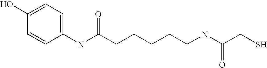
C1(O)=CC=C(NC(CCCCCNC(CS)=O)=O)C=C1
